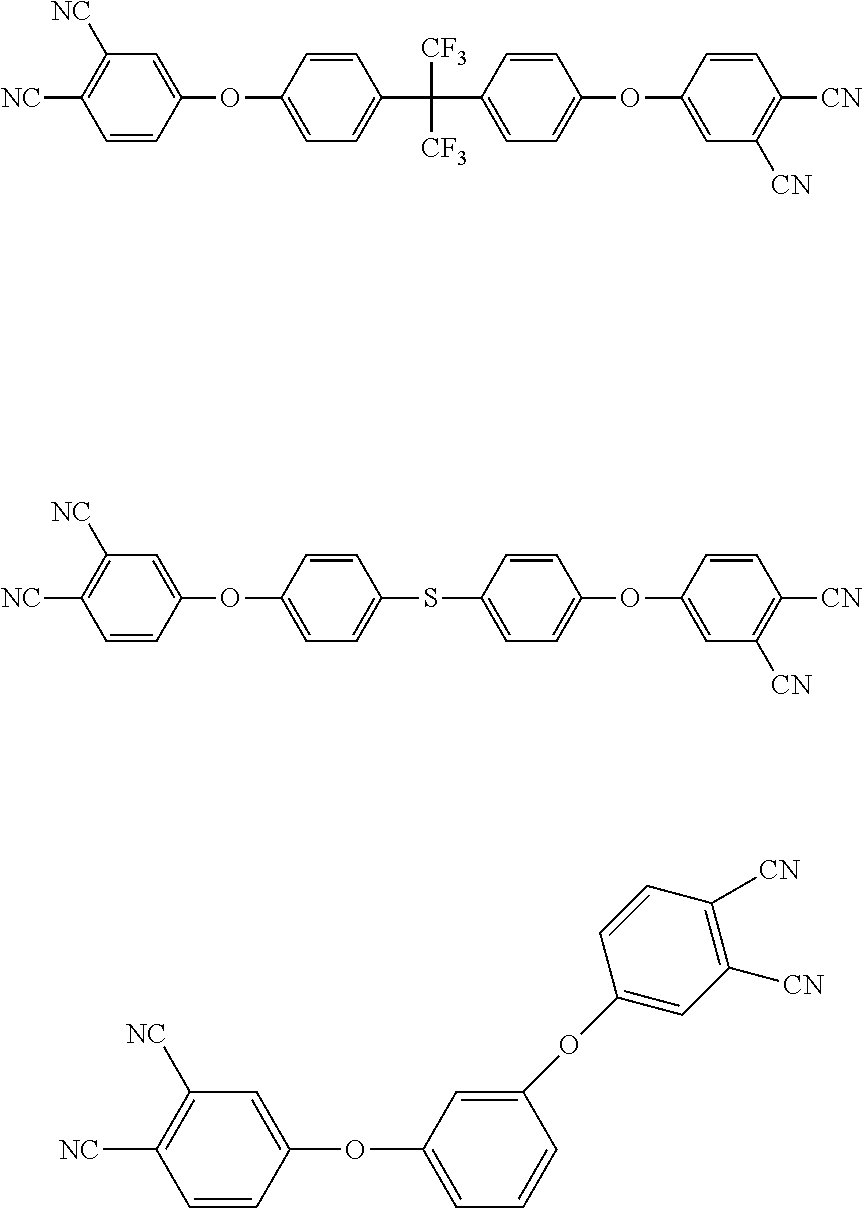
C1=CC(OC2=CC=C(C([CF3])([CF3])C3=CC=C(OC4=CC([CN])=C([CN])C=C4)C=C3)C=C2)=CC([NC])=C1[NC].C1=CC(OC2=CC=C(SC3=CC=C(OC4=CC([CN])=C([CN])C=C4)C=C3)C=C2)=CC([NC])=C1[NC].C1=CC(OC2=CC=CC(OC3=CC([CN])=C([CN])C=C3)=C2)=CC([NC])=C1[NC]
